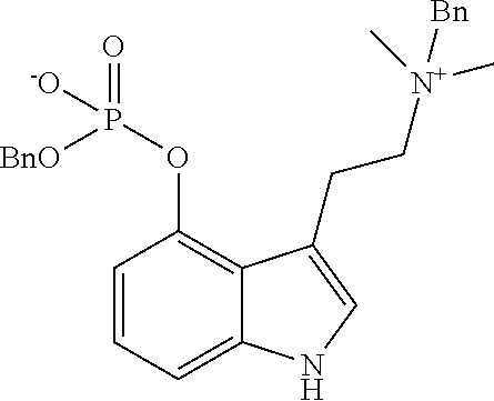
C1=CC=C2C(=C1OP(=O)([-O])[BnO])C(CC[N+](C)(C)[Bn])=CN2
